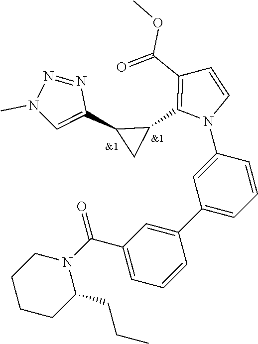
C1=CC=C(C2=CC(C(N3CCCCC3CCC)=O)=CC=C2)C=C1N1C=CC(C(=O)OC)=C1C1C(C2=CN(C)N=N2)C1
